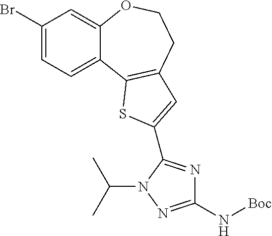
C1(Br)=CC=C2C(=C1)OCCC1=C2SC(C2=NC(N[Boc])=NN2C(C)C)=C1
